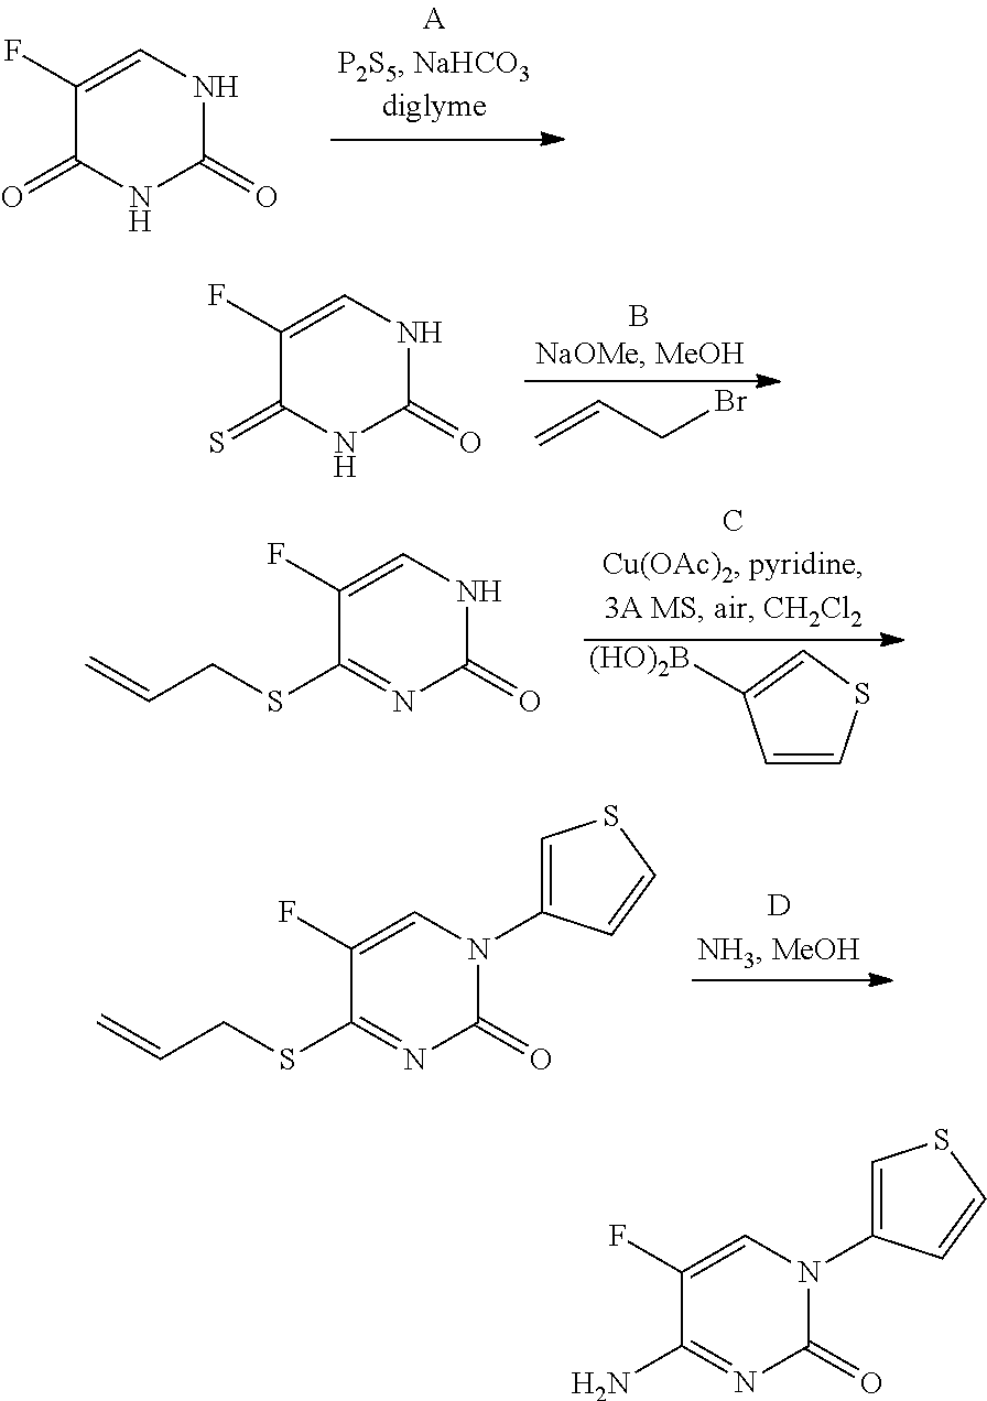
C1(F)=CNC(=O)NC1=O.C=CCBr.C1(F)=CNC(=O)NC1=S.C1(F)=CNC(=O)N=C1SCC=C.C1=CSC=C1[(HO)2B].C1(F)=CN(C2=CSC=C2)C(=O)N=C1SCC=C.C1(F)=CN(C2=CSC=C2)C(=O)N=C1N
